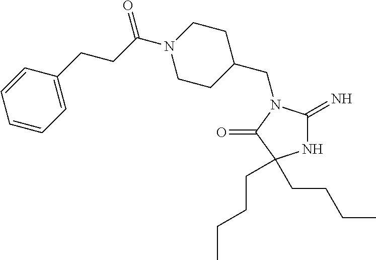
N1C(=N)N(CC2CCN(C(=O)CCC3=CC=CC=C3)CC2)C(=O)C1(CCCC)CCCC
